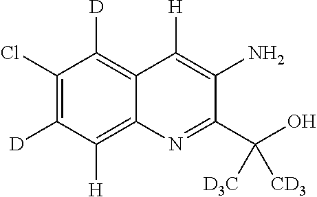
C12=C([D])C(Cl)=C([D])C([H])=C1N=C(C(O)([CD3])[D3C])C(N)=C2[H]
